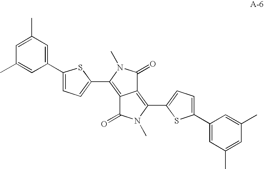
C1(C2=CC=C(C3=C4C(=C(C5=CC=C(C6=CC(C)=CC(C)=C6)S5)N(C)C4=O)C(=O)N3C)S2)=CC(C)=CC(C)=C1
